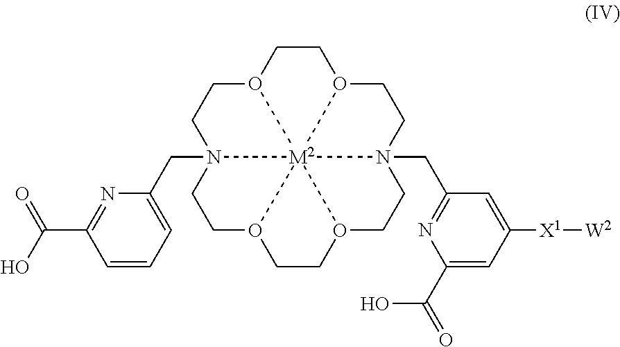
C1(C(O)=O)=NC(CN23CCO4CCO5CCN6(CC7=NC(C(=O)O)=CC([X1][W2])=C7)CCO7CCO(CC2)[M2]34567)=CC=C1
